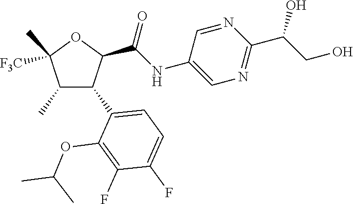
C1(C)C(C2=CC=C(F)C(F)=C2OC(C)C)C(C(NC2=CN=C(C(CO)O)N=C2)=O)OC1(C)[F3C]
